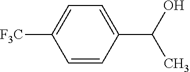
C1([F3C])=CC=C(C(O)C)C=C1
